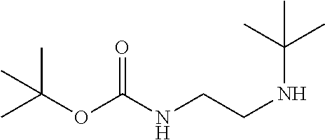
C(OC(NCCNC(C)(C)C)=O)(C)(C)C
